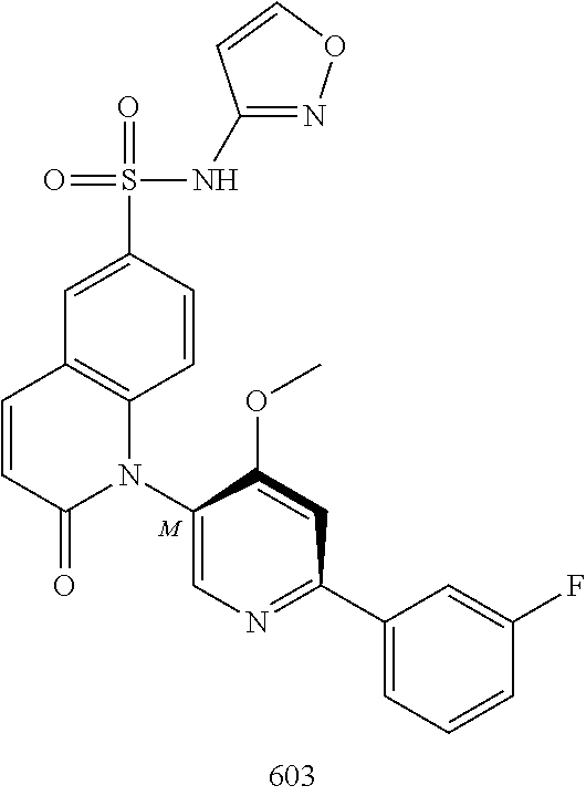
C1=CC(S(=O)(=O)NC2=NOC=C2)=CC2=C1N(C1=CN=C(C3=CC=CC(F)=C3)C=C1OC)C(=O)C=C2.[M]
